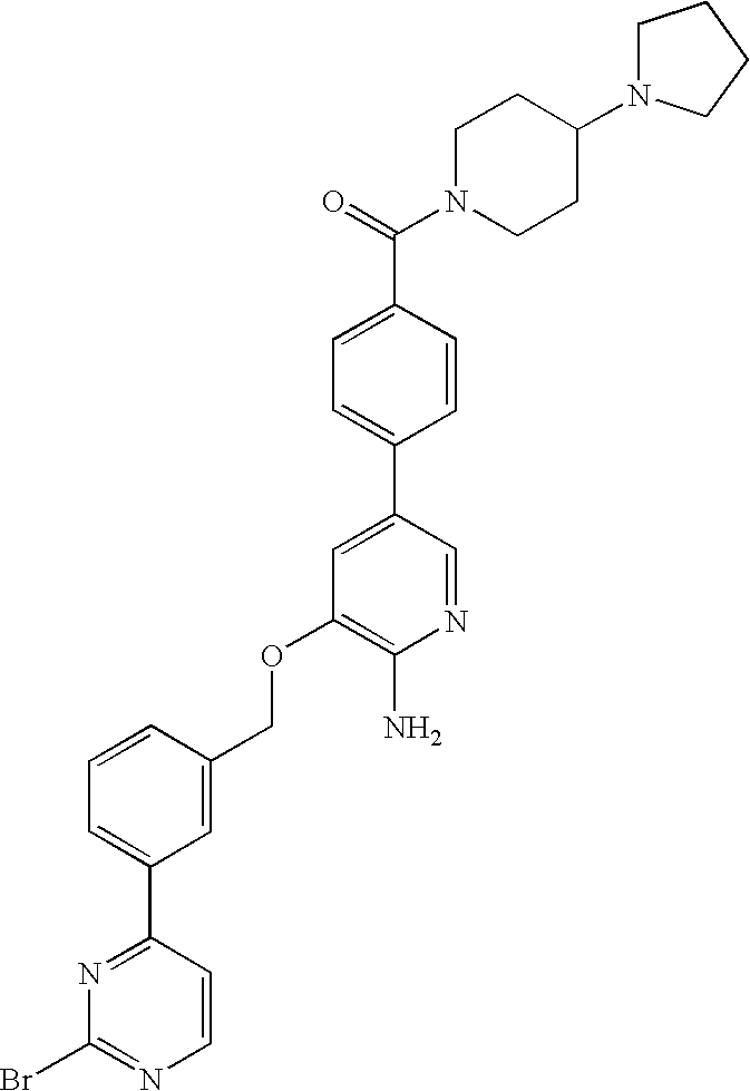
C(OC1=C(N)N=CC(C2=CC=C(C(=O)N3CCC(N4CCCC4)CC3)C=C2)=C1)C1=CC(C2=NC(Br)=NC=C2)=CC=C1
